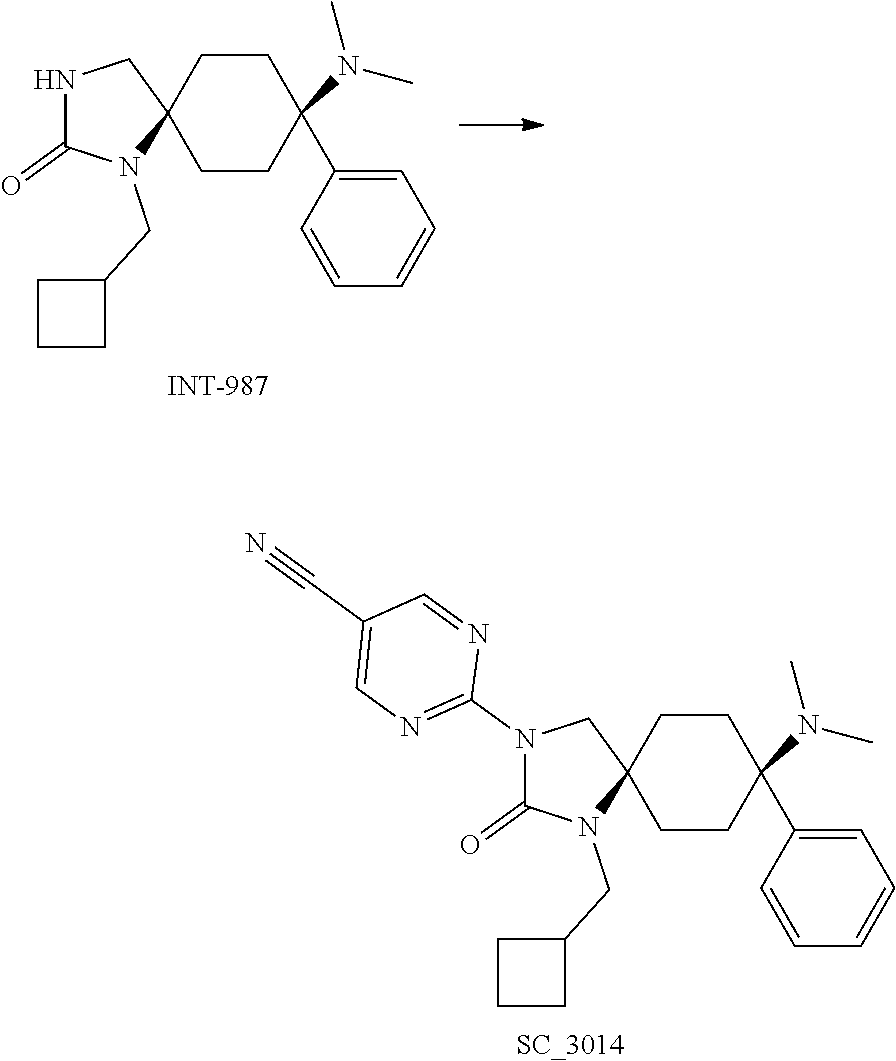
C1CC2(CCC1(N(C)C)C1=CC=CC=C1)CN(C1=NC=C(C#N)C=N1)C(=O)N2CC1CCC1.[SC_3014].C1CC2(CCC1(N(C)C)C1=CC=CC=C1)CNC(=O)N2CC1CCC1
